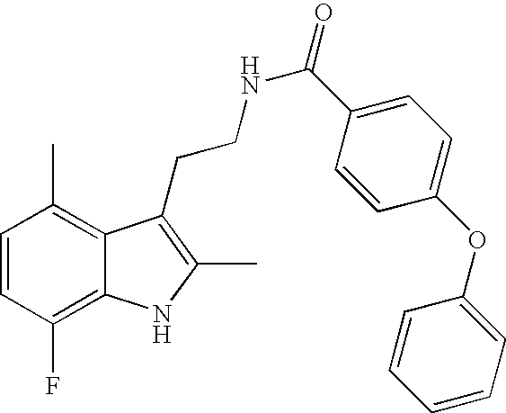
C1=CC(F)=C2C(=C1C)C(CCNC(=O)C1=CC=C(OC3=CC=CC=C3)C=C1)=C(C)N2
